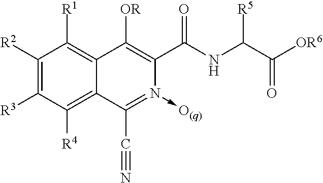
C1([R2])=C([R3])C([R4])=C2C(=C1[R1])C([OR])=C(C(NC(C([OR6])=O)[R5])=O)N(->[O(q)])=C2C#N
